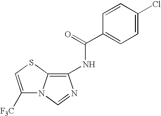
C1([F3C])=CSC2=C(NC(C3=CC=C(Cl)C=C3)=O)N=CN12
